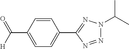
C1=CC(C([H])=O)=CC=C1C1=NN(C(C)C)N=N1
